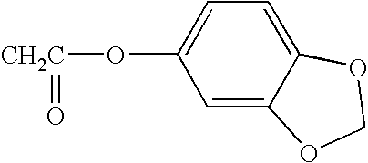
O([CH2C]=O)C1=CC=C2C(=C1)OCO2
